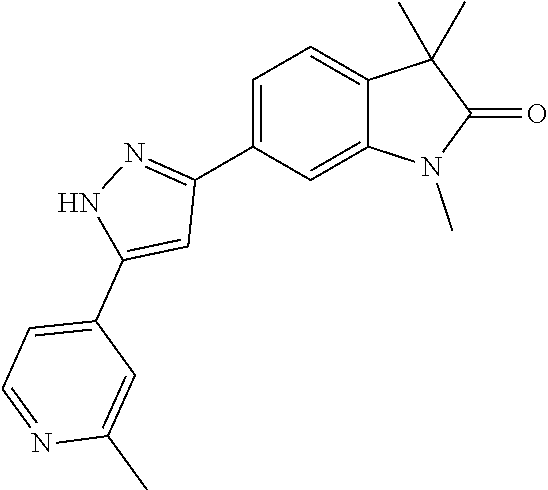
C1=C(C2=NNC(C3=CC=NC(C)=C3)=C2)C=C2C(=C1)C(C)(C)C(=O)N2C
